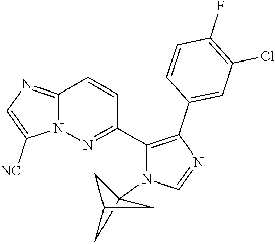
C12=NC=C([NC])N1N=C(C1=C(C3=CC(Cl)=C(F)C=C3)N=CN1C13CC(C1)C3)C=C2
